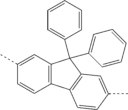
C1=C(C)C=CC2=C1C(C1=CC=CC=C1)(C1=CC=CC=C1)C1=C2C=CC(C)=C1
